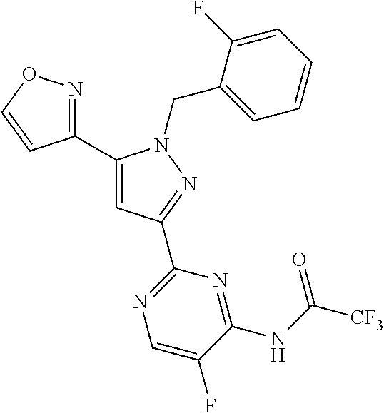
C1(C2=NOC=C2)=CC(C2=NC=C(F)C(NC(=O)[CF3])=N2)=NN1CC1=CC=CC=C1F
